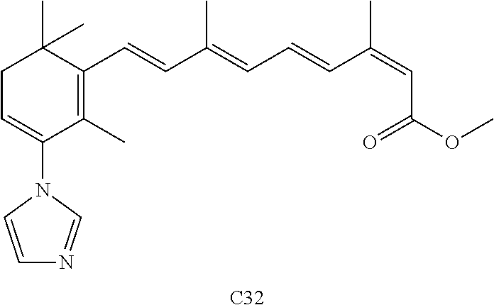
C1C=C(N2C=CN=C2)C(C)=C(C=CC(=CC=CC(=CC(OC)=O)C)C)C1(C)C.[C32]
